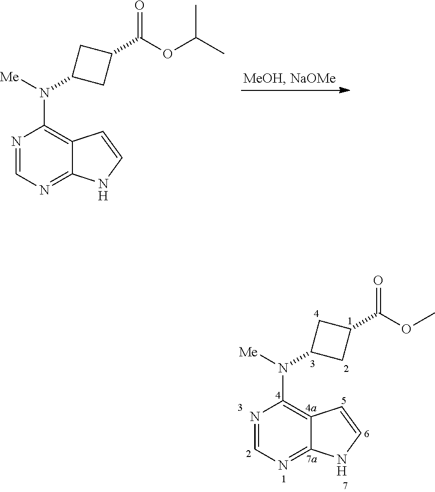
[Me]N(C1CC(C(=O)OC(C)C)C1)C1=C2C(=NC=N1)NC=C2.[Me]N(C1=C2C(=NC=N1)NC=C2)C1CC(C(=O)OC)C1
